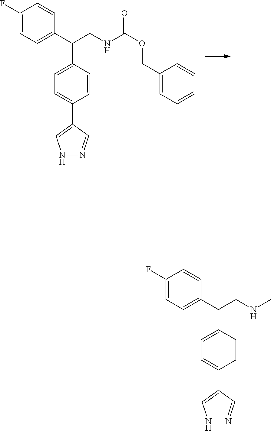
C1(F)=CC=C(C(CNC(OCC(=CC=C)C=C)=O)C2=CC=C(C3=CNN=C3)C=C2)C=C1.C1(F)=CC=C(CCNC)C=C1.C1=CC=CCC1.C1=CNN=C1
